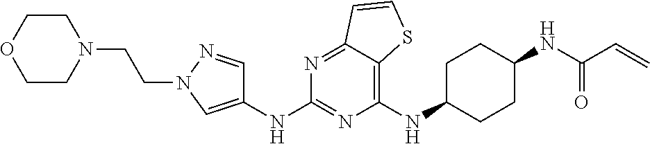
C1(NC2CCC(NC(C=C)=O)CC2)=C2C(=NC(NC3=CN(CCN4CCOCC4)N=C3)=N1)C=CS2
